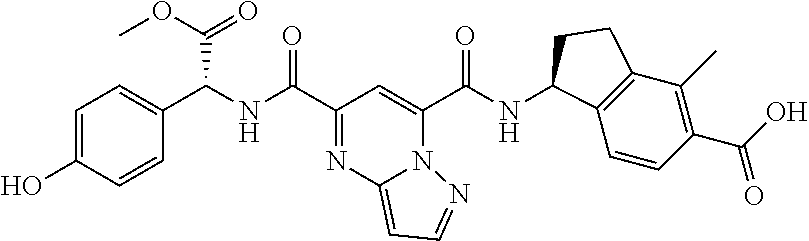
N(C(C1=NC2=CC=NN2C(C(NC2C3=C(C(C)=C(C(O)=O)C=C3)CC2)=O)=C1)=O)C(C1=CC=C(O)C=C1)C(OC)=O
